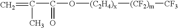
C=C(C(=O)O[(C2H4)x][(CF2)m][CF3])C
